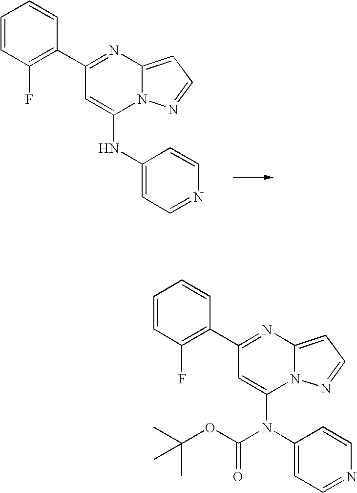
C1(C2=NC3=CC=NN3C(NC3=CC=NC=C3)=C2)=C(F)C=CC=C1.C1(C2=NC3=CC=NN3C(N(C3=CC=NC=C3)C(OC(C)(C)C)=O)=C2)=C(F)C=CC=C1
